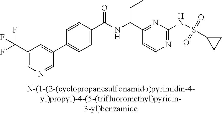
N1=C(NS(=O)(=O)C2CC2)N=C(C(NC(C2=CC=C(C3=CC(C(F)(F)F)=CN=C3)C=C2)=O)CC)C=C1
